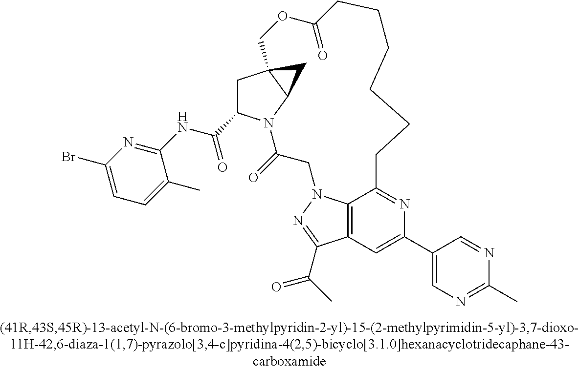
C1(C(=O)NC2=NC(Br)=CC=C2C)CC23C(N1C(=O)CN1C4=C(C(C(C)=O)=N1)C=C(C1=CN=C(C)N=C1)N=C4CCCCCCC(=O)OC2)C3
